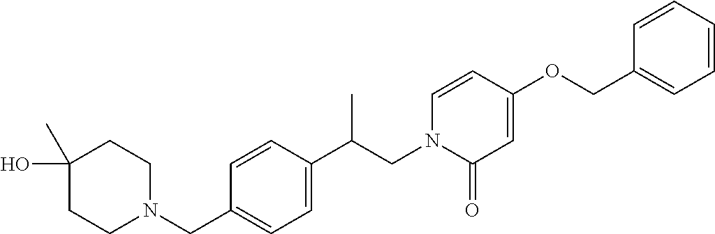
C1(O)(C)CCN(CC2=CC=C(C(CN3C(=O)C=C(OCC4=CC=CC=C4)C=C3)C)C=C2)CC1
